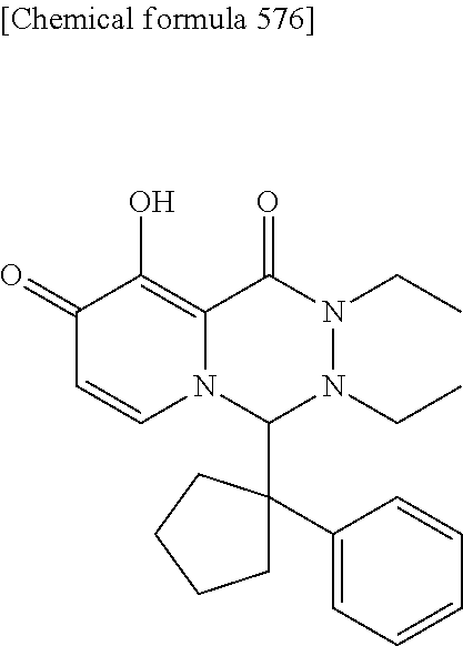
C1(=O)C=CN2C(=C1O)C(=O)N(CC)N(CC)C2C1(C2=CC=CC=C2)CCCC1
